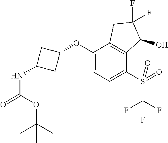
C1(OC2CC(NC(=O)OC(C)(C)C)C2)=CC=C(S(C(F)(F)F)(=O)=O)C2=C1CC(F)(F)C2O
